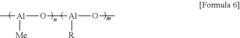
C[Al](O[Al](OC)[R])[Me]
